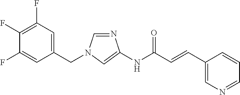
C1=NC(NC(C=CC2=CN=CC=C2)=O)=CN1CC1=CC(F)=C(F)C(F)=C1
